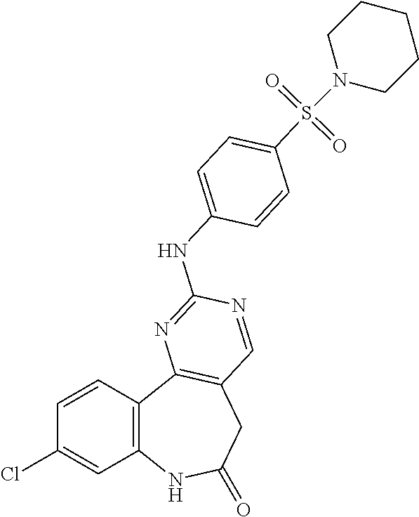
C1=CC2=C(C=C1Cl)NC(=O)CC1=C2N=C(NC2=CC=C(S(=O)(=O)N3CCCCC3)C=C2)N=C1
